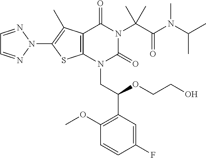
C12=C(N(CC(C3=C(OC)C=CC(F)=C3)OCCO)C(=O)N(C(C(N(C(C)C)C)=O)(C)C)C1=O)SC(N1N=CC=N1)=C2C
